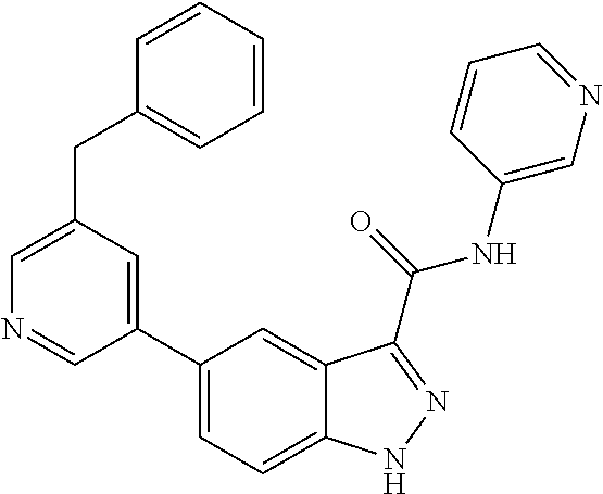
C1(CC2=CC=CC=C2)=CN=CC(C2=CC=C3C(=C2)C(C(NC2=CN=CC=C2)=O)=NN3)=C1
